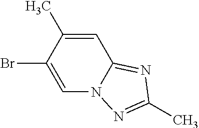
C1=C(C)C(Br)=CN2C1=NC(C)=N2
